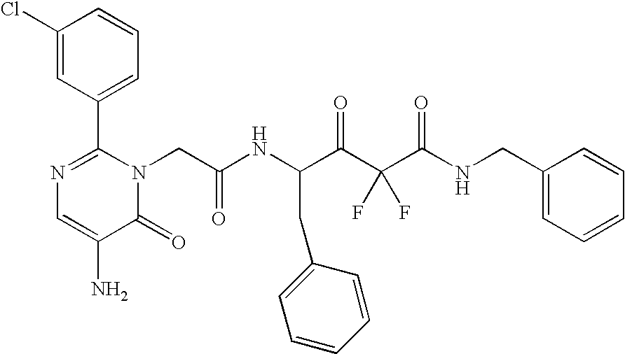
C1(Cl)=CC(C2=NC=C(N)C(=O)N2CC(NC(C(C(C(NCC2=CC=CC=C2)=O)(F)F)=O)CC2=CC=CC=C2)=O)=CC=C1
